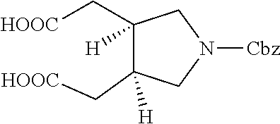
C1(C[HOOC])([H])C(C[HOOC])([H])CN([Cbz])C1
